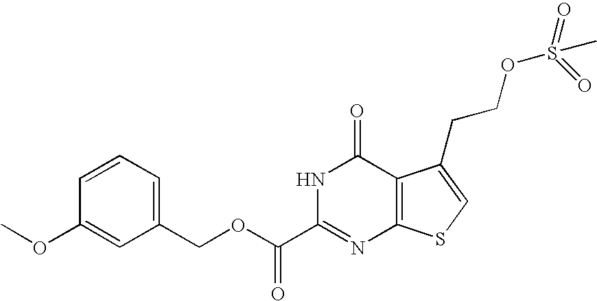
C1(COC(C2=NC3=C(C(=O)N2)C(CCOS(=O)(=O)C)=CS3)=O)=CC=CC(OC)=C1
